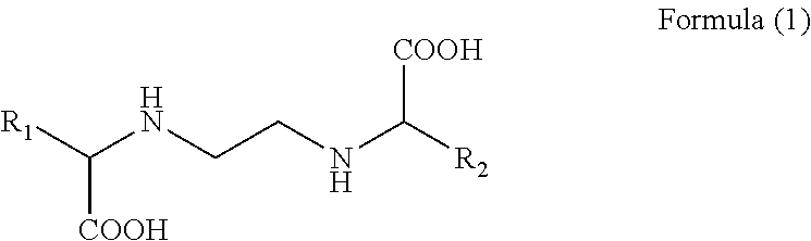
[R2]C(NCCNC([R1])[COOH])[COOH]
